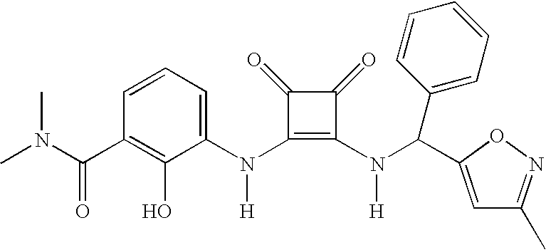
C(C1=C(O)C(N(C2=C(N(C(C3=CC(C)=NO3)C3=CC=CC=C3)[H])C(=O)C2=O)[H])=CC=C1)(=O)N(C)C
